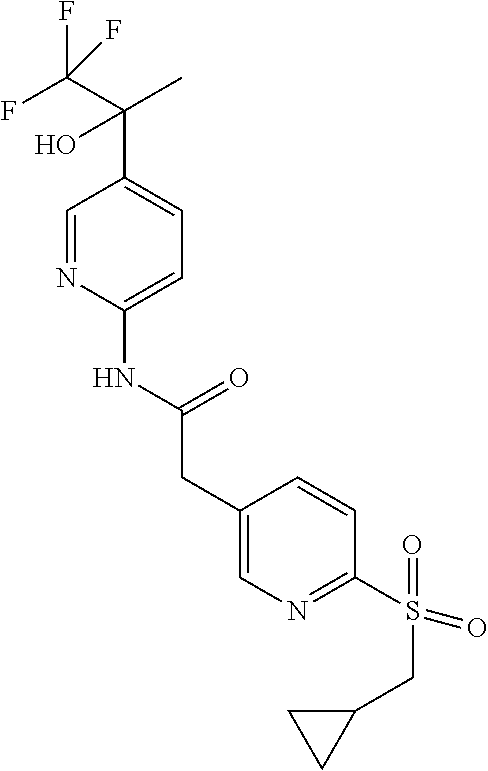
C1=NC(NC(CC2=CN=C(S(=O)(CC3CC3)=O)C=C2)=O)=CC=C1C(C(F)(F)F)(O)C
